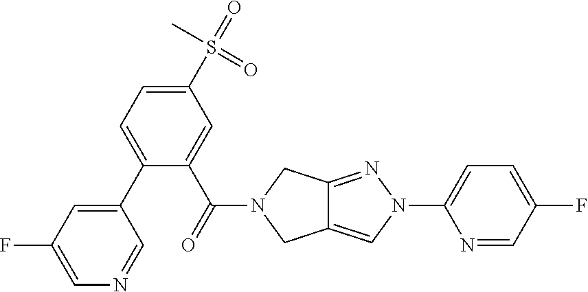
C1(C(=O)N2CC3=NN(C4=CC=C(F)C=N4)C=C3C2)=CC(S(=O)(=O)C)=CC=C1C1=CC(F)=CN=C1
